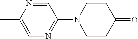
C1(N2CCC(=O)CC2)=NC=C(C)N=C1
